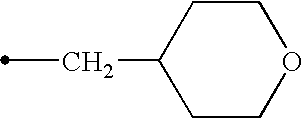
C(C)C1CCOCC1
